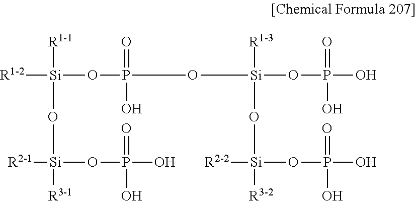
[R1-2][Si](OP(=O)(O)O[Si](OP(O)(=O)O)([R1-3])O[Si]([R3-2])([R2-2])OP(O)(=O)O)([R1-1])O[Si]([R3-1])([R2-1])OP(O)(O)=O
